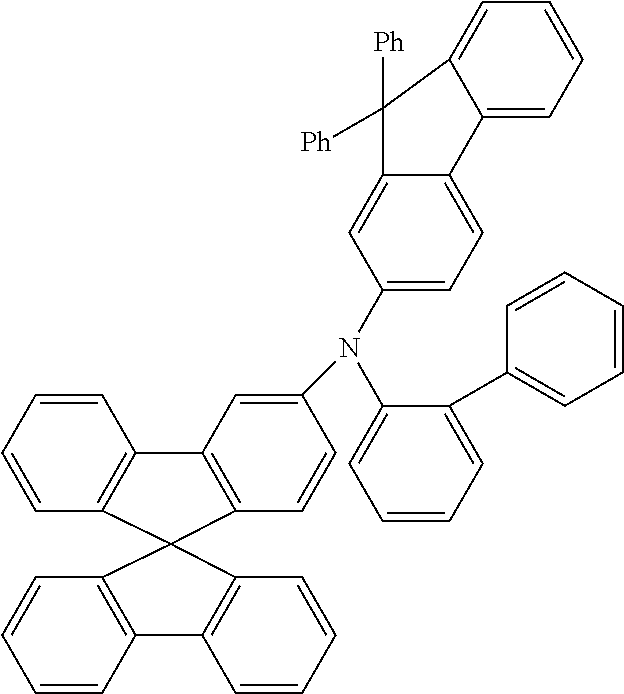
C1=CC2=C(C=C1)C1(C3=C2C=CC=C3)C2=C(C=CC=C2)C2=C1C=CC(N(C1=CC=CC=C1C1=CC=CC=C1)C1=CC=C3C(=C1)C([Ph])([Ph])C1=CC=CC=C31)=C2
